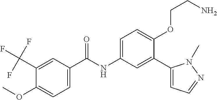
C1(OC)=CC=C(C(=O)NC2=CC=C(OCCN)C(C3=CC=NN3C)=C2)C=C1C(F)(F)F
